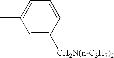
C1(C)=CC=CC([CH2N(n-C3H7)2])=C1
